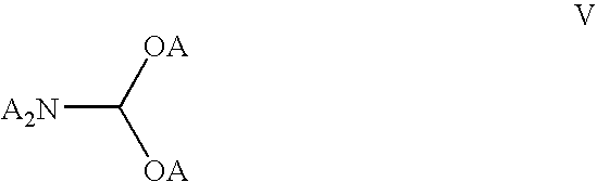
[A2N]C([OA])[OA]
